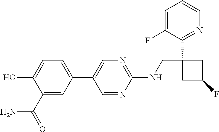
C1(NCC2(C3=NC=CC=C3F)CC(F)C2)=NC=C(C2=CC=C(O)C(C(=O)N)=C2)C=N1
